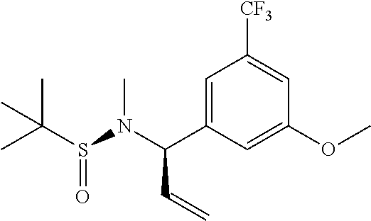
C1=C(C(N(C)S(C(C)(C)C)=O)C=C)C=C(OC)C=C1[CF3]
